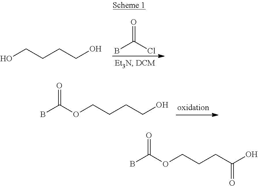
OCCCCO.BC(Cl)=O.O(CCCCO)C(B)=O.O(CCCC(O)=O)C(B)=O
